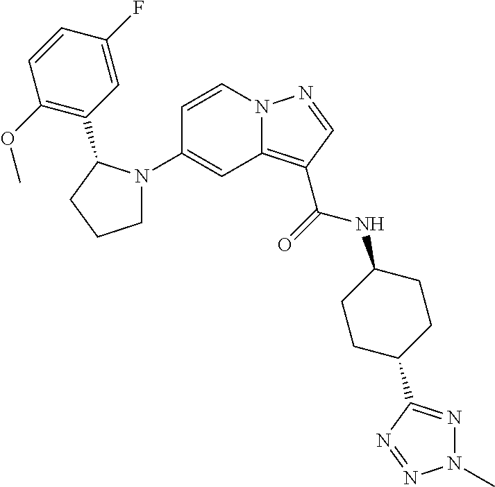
C1(N2CCCC2C2=C(OC)C=CC(F)=C2)=CC2=C(C(=O)NC3CCC(C4=NN(C)N=N4)CC3)C=NN2C=C1
